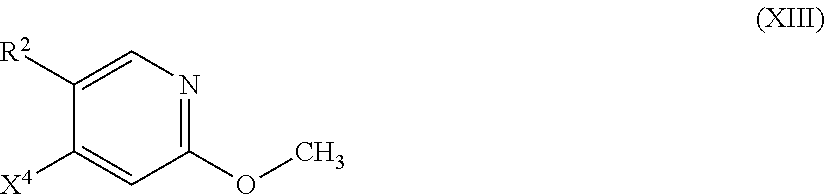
C1([X4])=CC(OC)=NC=C1[R2]
